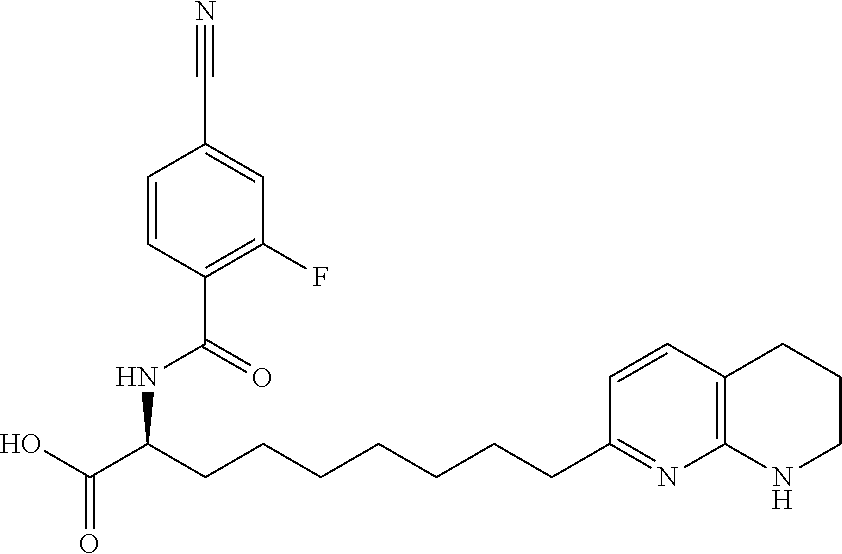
C(CCCCCCCC1=NC2=C(C=C1)CCCN2)(C(O)=O)NC(C1=C(F)C=C(C#N)C=C1)=O
